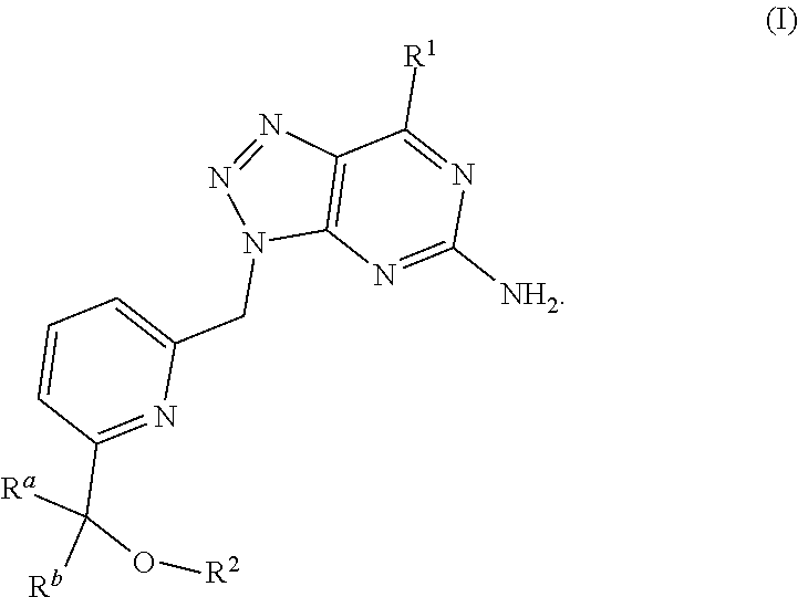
C1([R1])=NC([NH2])=NC2=C1N=NN2CC1=CC=CC(C([Ra])([Rb])O[R2])=N1
